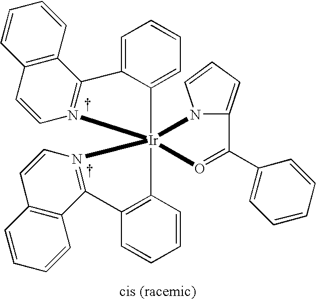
C12=CC=CC=C1[Ir]13(C4=C(C=CC=C4)C4=N1C=CC1=C4C=CC=C1)(N1C(=CC=C1)C(C1=CC=CC=C1)=O3)N1=C2C2=C(C=C1)C=CC=C2
